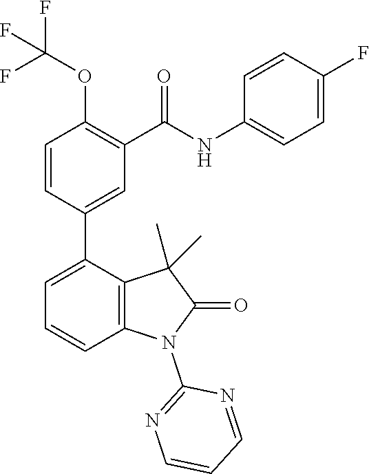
C1=CC(C2=CC=CC3=C2C(C)(C)C(=O)N3C2=NC=CC=N2)=CC(C(NC2=CC=C(F)C=C2)=O)=C1OC(F)(F)F
